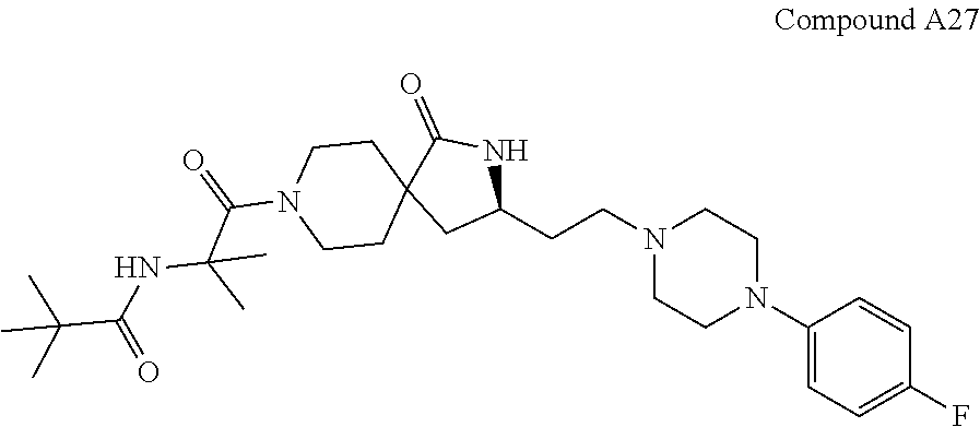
C1(N2CCN(CCC3NC(=O)C4(C3)CCN(C(C(NC(=O)C(C)(C)C)(C)C)=O)CC4)CC2)=CC=C(F)C=C1
